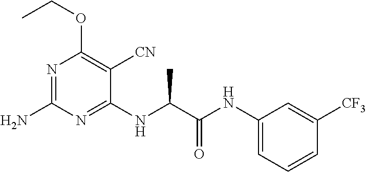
N1=C(N)N=C(NC(C(NC2=CC=CC([CF3])=C2)=O)C)C([CN])=C1OCC
